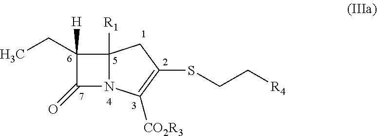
C12([R1])N(C([CO2R3])=C(SCC[R4])C1)C(=O)C2(CC)[H]
